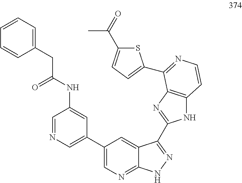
S1C(C(C)=O)=CC=C1C1=NC=CC2=C1N=C(C1=NNC3=NC=C(C4=CN=CC(NC(=O)CC5=CC=CC=C5)=C4)C=C31)N2
